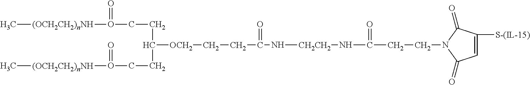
N1(CCC(=O)N[CH2CH2]NC(CC[OCH2]C(CCO([(OCH2CH2)nNH]C)=O)CCO([(OCH2CH2)nNH]C)=O)=O)C(=O)C=C([S-(IL-15)])C1=O
